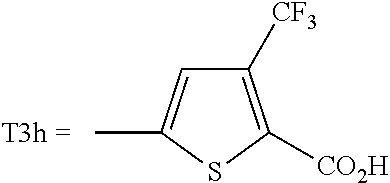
C1([CF3])=C([CO2H])SC(C)=C1
